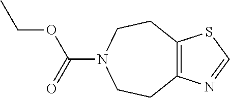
C12=C(N=CS1)CCN(C(OCC)=O)CC2
